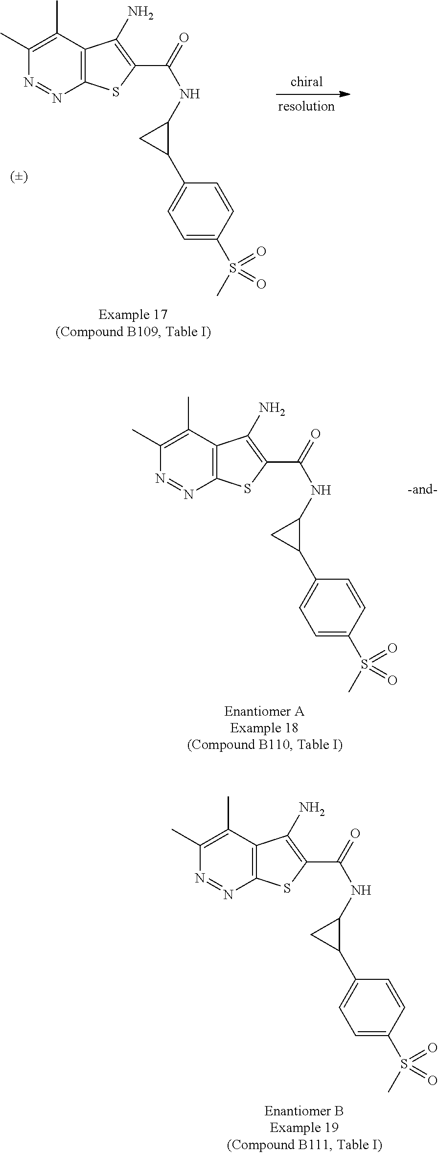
C12=C(C(C)=C(C)N=N1)C(N)=C(C(NC1C(C3=CC=C(S(C)(=O)=O)C=C3)C1)=O)S2.C12=C(C(C)=C(C)N=N1)C(N)=C(C(NC1C(C3=CC=C(S(C)(=O)=O)C=C3)C1)=O)S2.C12=C(C(C)=C(C)N=N1)C(N)=C(C(NC1C(C3=CC=C(S(C)(=O)=O)C=C3)C1)=O)S2
